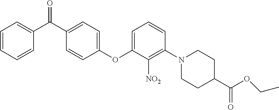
C1(OC2=CC=CC(N3CCC(C(OCC)=O)CC3)=C2[NO2])=CC=C(C(C2=CC=CC=C2)=O)C=C1
